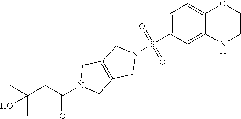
C(C(N1CC2=C(C1)CN(S(C1=CC=C3C(=C1)NCCO3)(=O)=O)C2)=O)C(C)(C)O
